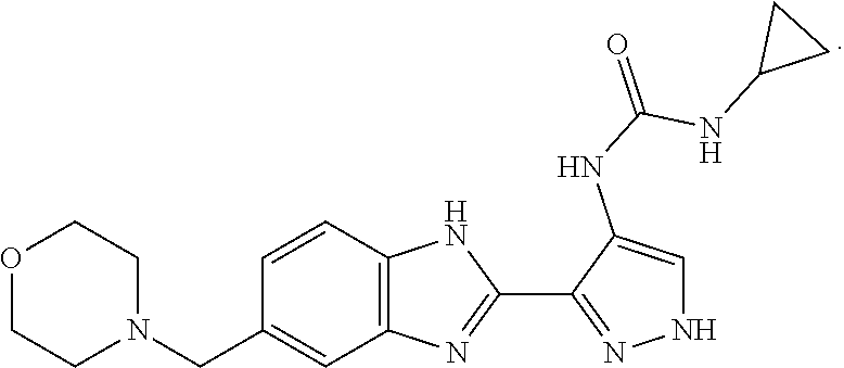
O1CCN(CC2=CC3=C(C=C2)NC(C2=NNC=C2NC(NC2CC2)=O)=N3)CC1
